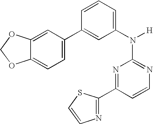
N1=C(N([H])C2=CC=CC(C3=CC=C4C(=C3)OCO4)=C2)N=C(C2=NC=CS2)C=C1
